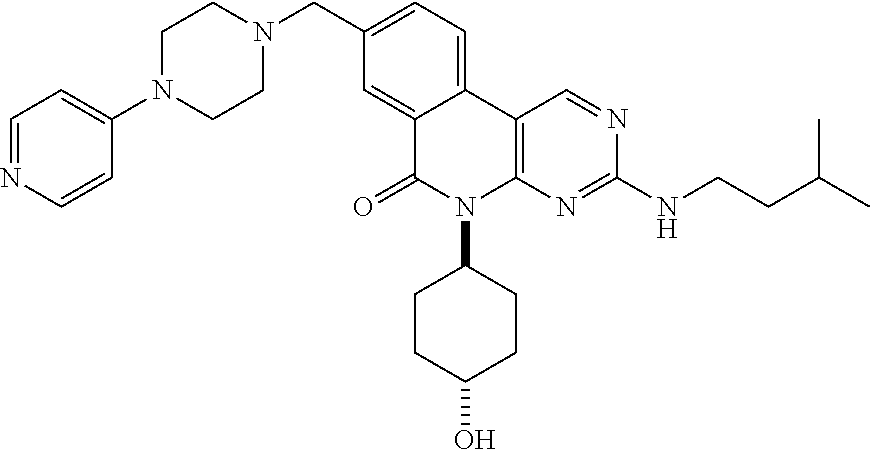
C1=NC=CC(N2CCN(CC3=CC=C4C(=C3)C(=O)N(C3CCC(O)CC3)C3=C4C=NC(NCCC(C)C)=N3)CC2)=C1
